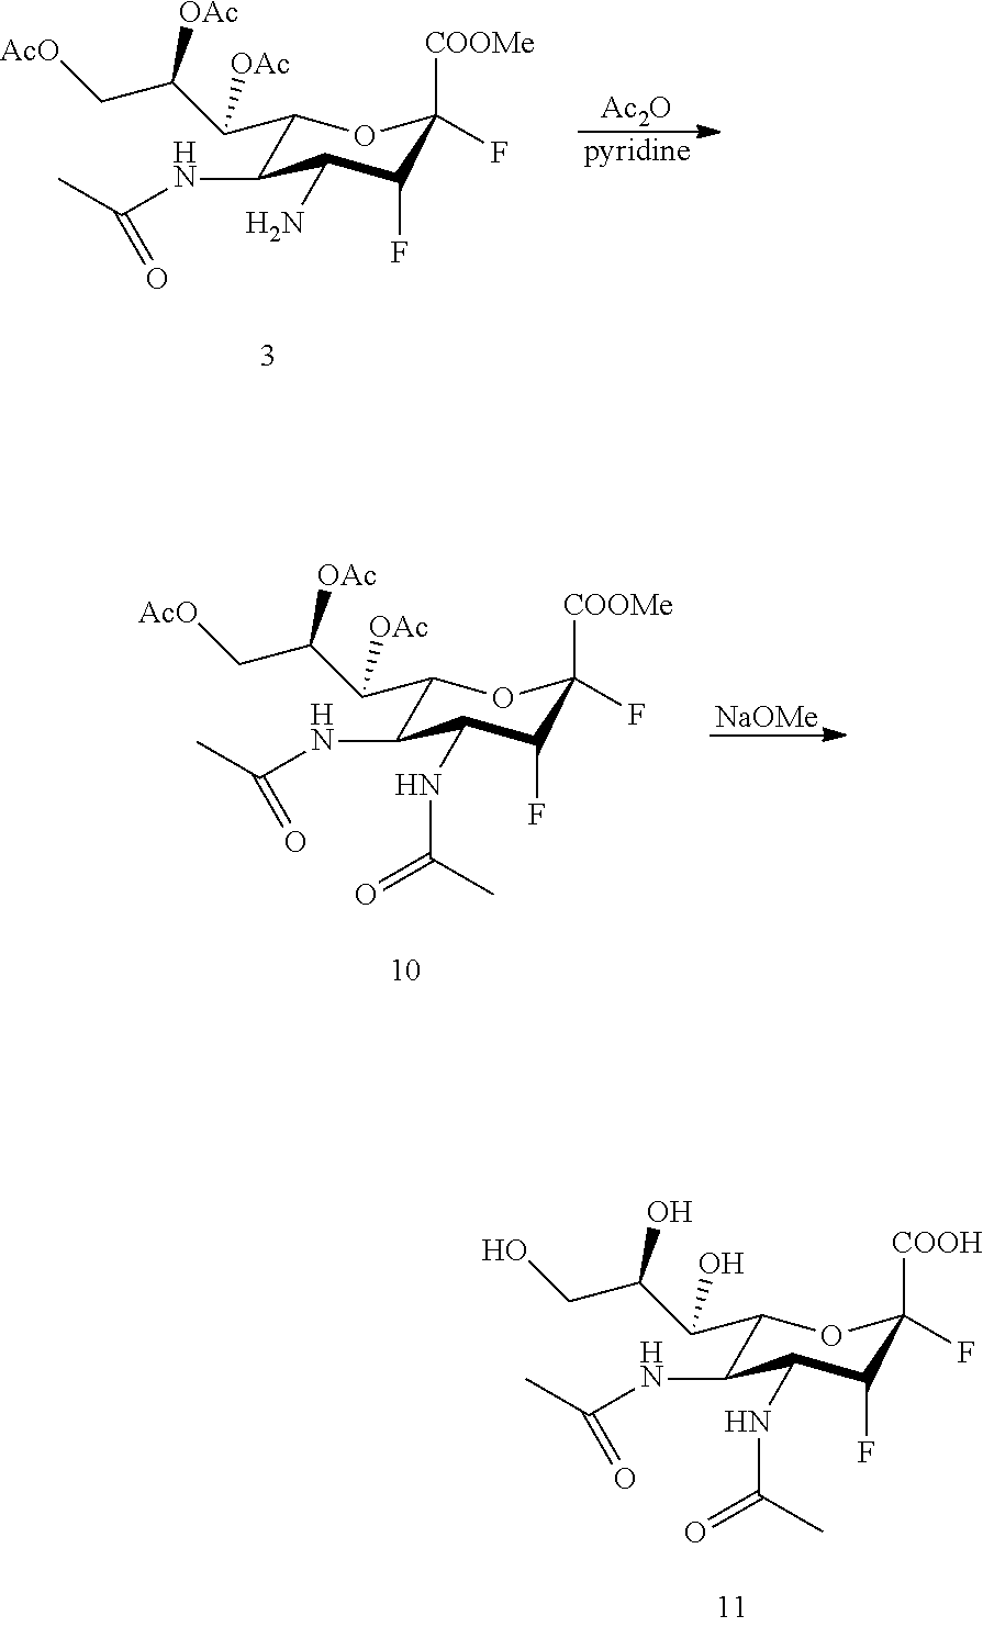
[Ac2O].C1(C(C(C[AcO])[OAc])[OAc])C(NC(C)=O)C(N)C(F)C([COOMe])(F)O1.[pyridine].[NaOMe].C1(C(C(C[AcO])[OAc])[OAc])C(NC(C)=O)C(NC(=O)C)C(F)C([COOMe])(F)O1.C1(C(C(CO)O)O)C(NC(C)=O)C(NC(=O)C)C(F)C([COOH])(F)O1
